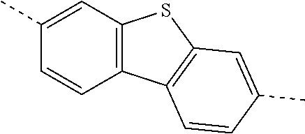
C1(C)=CC2=C(C=C1)C1=C(S2)C=C(C)C=C1
